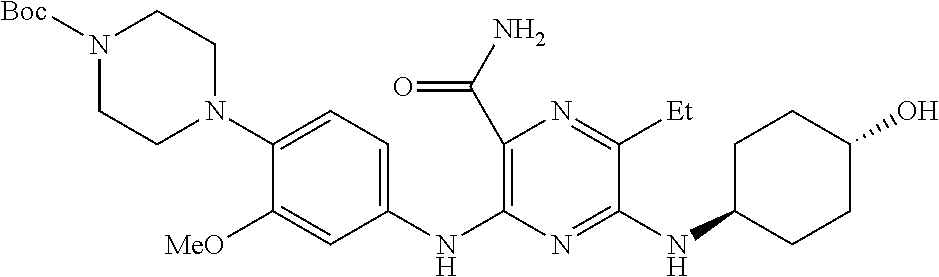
C1(C(N)=O)=C(NC2=CC=C(N3CCN([Boc])CC3)C([MeO])=C2)N=C(NC2CCC(O)CC2)C([Et])=N1
